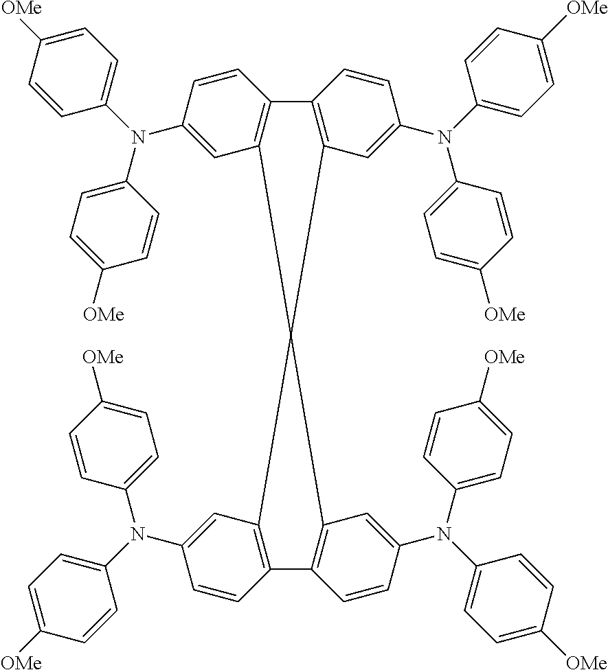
C1=CC(N(C2=CC=C([OMe])C=C2)C2=CC=C([OMe])C=C2)=CC2=C1C1=C(C=C(N(C3=CC=C([OMe])C=C3)C3=CC=C([OMe])C=C3)C=C1)C21C2=C(C=CC(N(C3=CC=C([OMe])C=C3)C3=CC=C([OMe])C=C3)=C2)C2=C1C=C(N(C1=CC=C([OMe])C=C1)C1=CC=C([OMe])C=C1)C=C2
